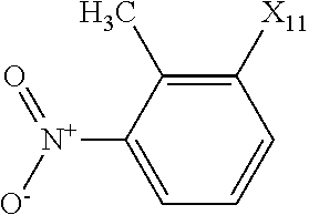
C1([X11])=C(C)C([N+](=O)[O-])=CC=C1
